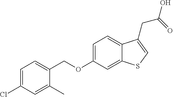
C(OC1=CC=C2C(=C1)SC=C2CC(O)=O)C1=CC=C(Cl)C=C1C
